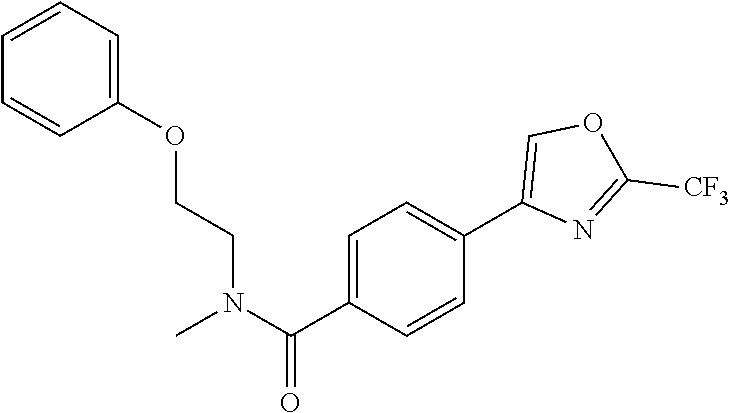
C1=CC(OCCN(C)C(C2=CC=C(C3=COC([CF3])=N3)C=C2)=O)=CC=C1
